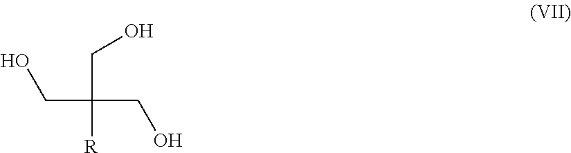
C(CO)([R])(CO)CO
